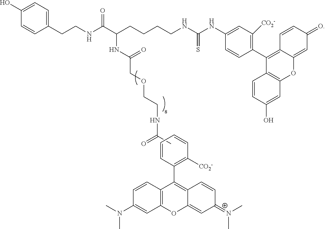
C1=CC(C2=C3C(=CC(=[N+](C)C)C=C3)OC3=C2C=CC(N(C)C)=C3)=C([CO2-])C=C1.O=C(C)NCCOCC(=O)NC(C(NCCC1=CC=C(O)C=C1)=O)CCCCNC(NC1=CC([CO2-])=C(C2=C3C(=CC(=O)C=C3)OC3=C2C=CC(O)=C3)C=C1)=S
